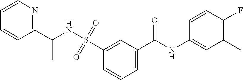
C1=C(C(NC2=CC(C)=C(F)C=C2)=O)C=C(S(=O)(=O)NC(C2=NC=CC=C2)C)C=C1
